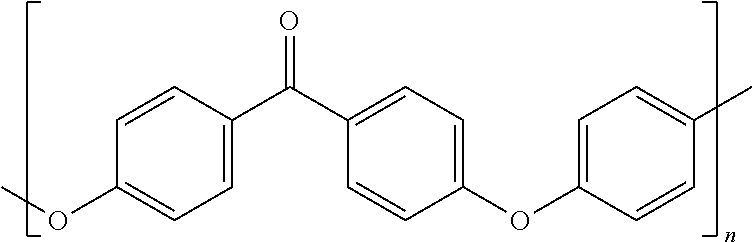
C1=C(C(=O)C2=CC=C(OC3=CC=C(C)C=C3)C=C2)C=CC(OC)=C1
